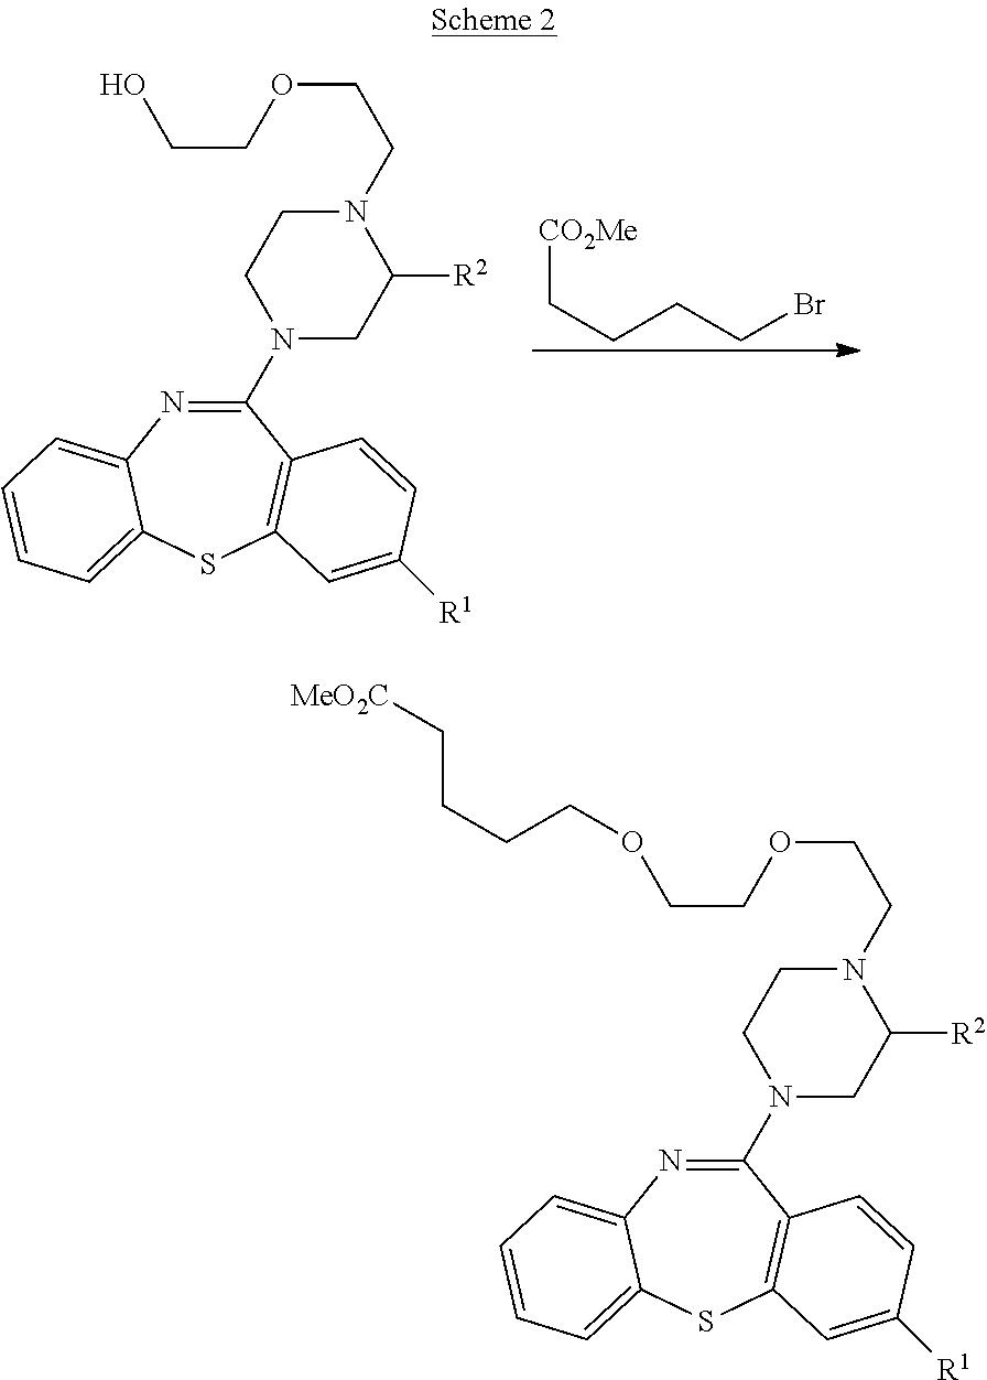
C1(N2CC([R2])N(CCOCCO)CC2)=NC2=CC=CC=C2SC2=C1C=CC([R1])=C2.[CO2Me]CCCCBr.C1(N2CC([R2])N(CCOCCOCCCC[MeO2C])CC2)=NC2=CC=CC=C2SC2=C1C=CC([R1])=C2
